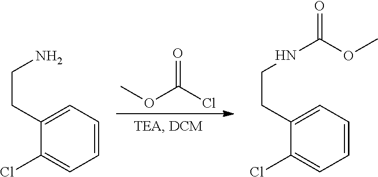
COC(Cl)=O.C1=CC=C(CCN)C(Cl)=C1.C1=CC=C(CCNC(OC)=O)C(Cl)=C1
